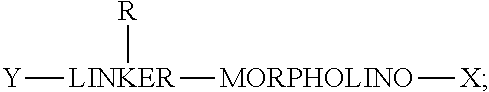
[Y][LINKER]([MORPHOLINO][X])[R]
